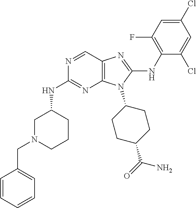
N1=CC2=C(N=C1NC1CN(CC3=CC=CC=C3)CCC1)N(C1CCC(C(=O)N)CC1)C(NC1=C(F)C=C(Cl)C=C1Cl)=N2
